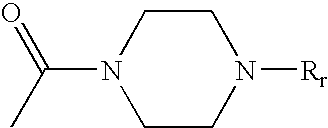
N1(C(C)=O)CCN([Rr])CC1
